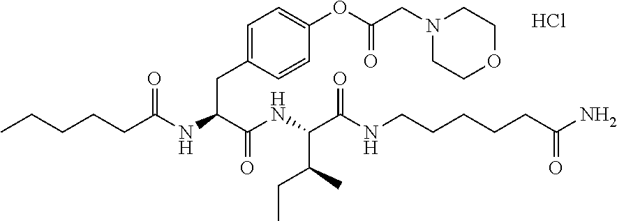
CCCCCC(NC(C(NC(C(NCCCCCC(N)=O)=O)C(C)CC)=O)CC1=CC=C(OC(CN2CCOCC2)=O)C=C1)=O.Cl
